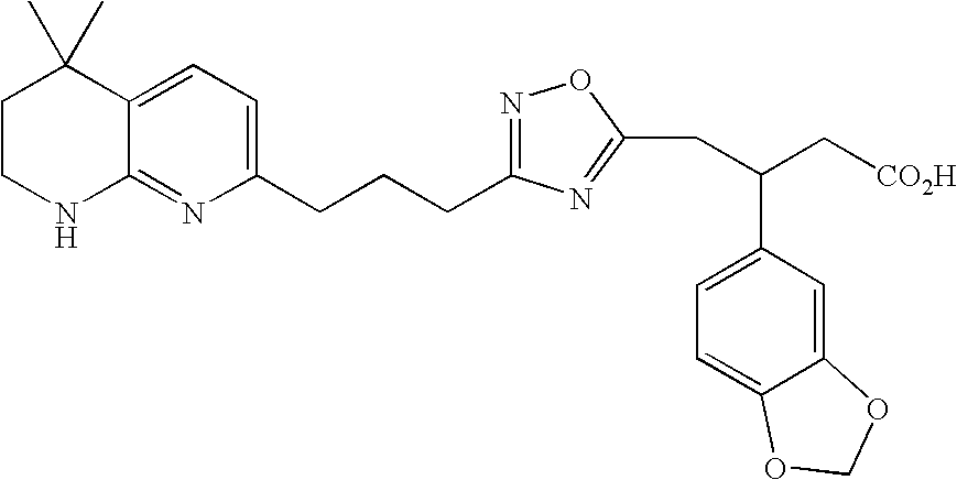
C1CNC2=NC(CCCC3=NOC(CC(C[CO2H])C4=CC=C5C(=C4)OCO5)=N3)=CC=C2C1(C)C
